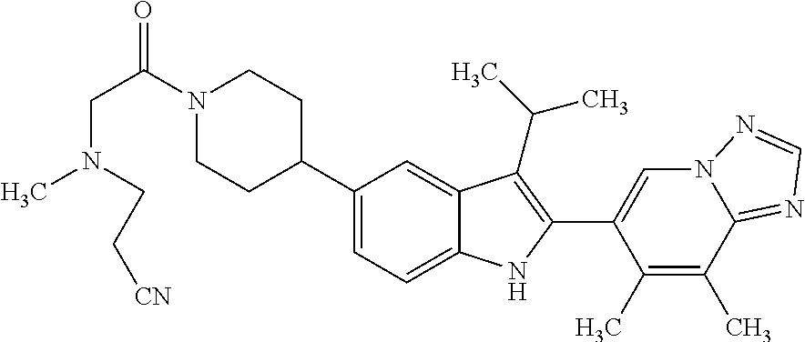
N1(C(CN(C)CC[CN])=O)CCC(C2=CC=C3C(=C2)C(C(C)C)=C(C2=CN4C(=NC=N4)C(C)=C2C)N3)CC1
